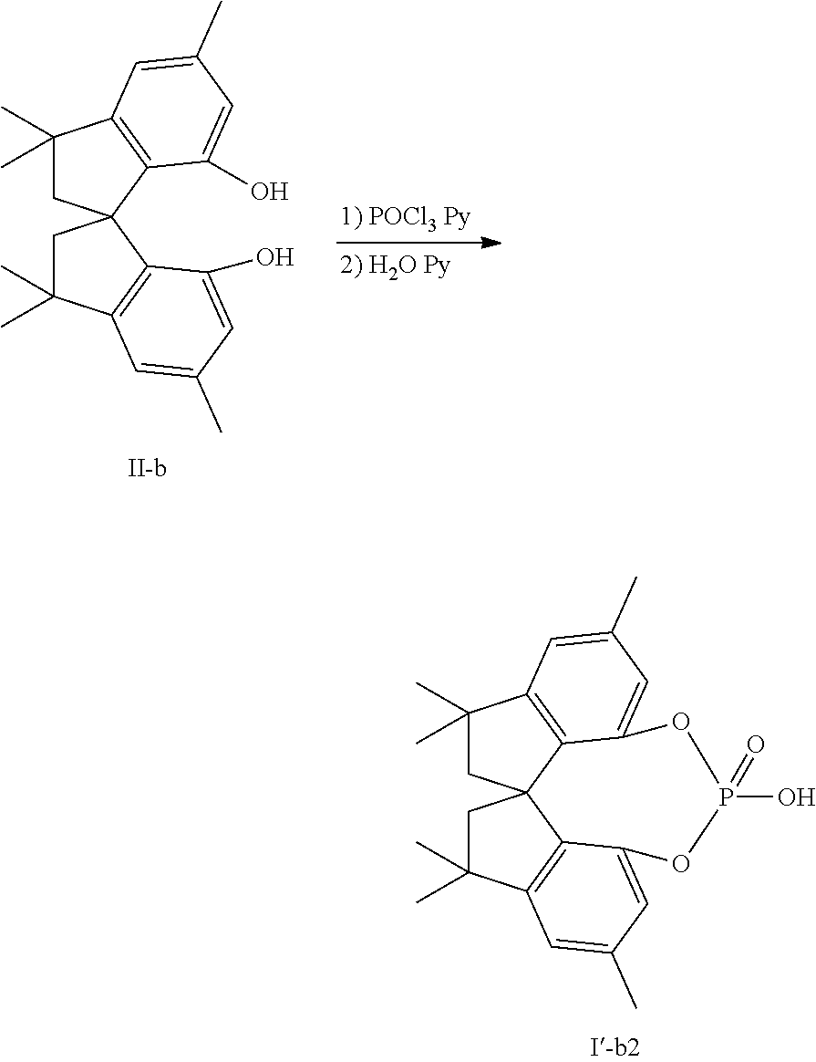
C1(C)(C)CC23C4=C1C=C(C)C=C4OP(O)(=O)OC1=CC(C)=CC(=C21)C(C)(C)C3.C1(C)(C)CC2(C3=C1C=C(C)C=C3O)CC(C)(C)C1=C2C(O)=CC(C)=C1
